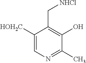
C1([HOH2C])=CN=C(C)C(O)=C1C[NHCl]
